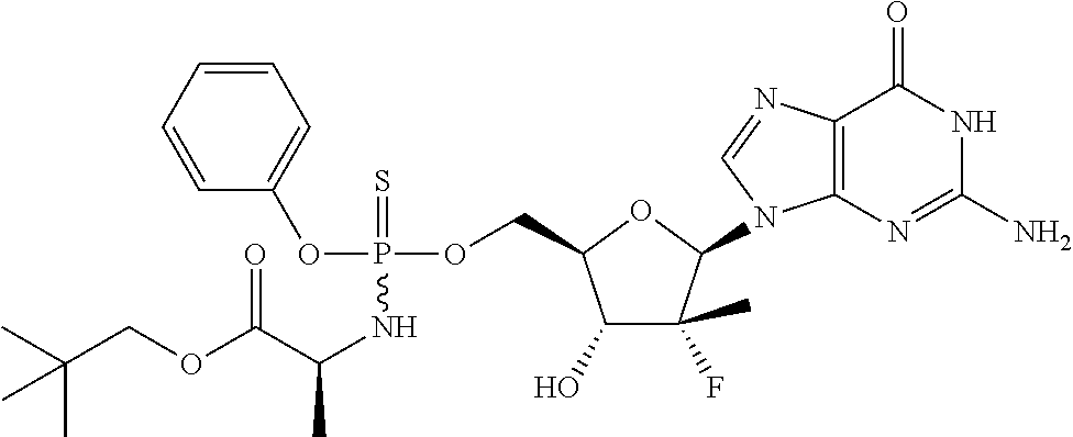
C1=CC=CC=C1OP(NC(C(OCC(C)(C)C)=O)C)(OCC1C(O)C(C)(F)C(N2C3=C(C(=O)NC(N)=N3)N=C2)O1)=S
